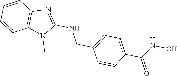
N(CC1=CC=C(C(=O)NO)C=C1)C1=NC2=C(N1C)C=CC=C2
